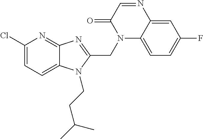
C1(Cl)=CC=C2C(=N1)N=C(CN1C3=CC=C(F)C=C3N=CC1=O)N2CCC(C)C
